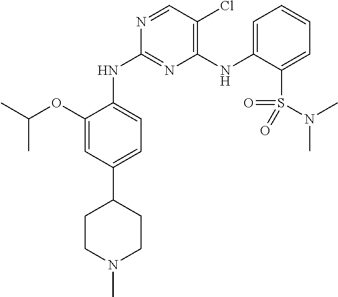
C1=C(OC(C)C)C(NC2=NC(NC3=CC=CC=C3S(N(C)C)(=O)=O)=C(Cl)C=N2)=CC=C1C1CCN(C)CC1
